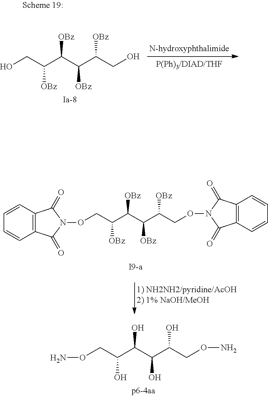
O(CC(C(C(C(CON)O)O)O)O)N.OCC(C(C(C(CO)[OBz])[OBz])[OBz])[OBz].O(CC(C(C(C(CON1C(=O)C2=C(C1=O)C=CC=C2)[OBz])[OBz])[OBz])[OBz])N1C(=O)C2=C(C1=O)C=CC=C2
